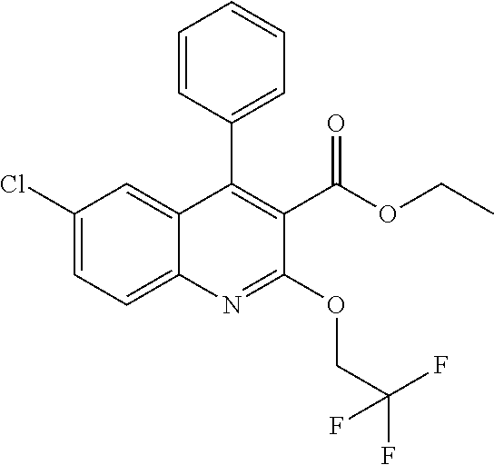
C1(Cl)=CC=C2C(=C1)C(C1=CC=CC=C1)=C(C(OCC)=O)C(OCC(F)(F)F)=N2
